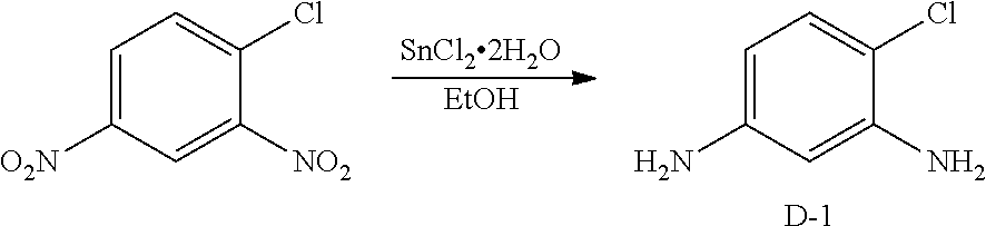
C1=C([O2N])C=C([NO2])C(Cl)=C1.[SnCl22H2O].[EtOH].C1=C(N)C=C(N)C(Cl)=C1.[D]
